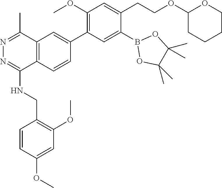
O(C)C1=CC(OC)=C(CNC2=NN=C(C)C3=C2C=CC(C2=C(OC)C=C(CCOC4CCCCO4)C(B4OC(C)(C)C(C)(C)O4)=C2)=C3)C=C1
